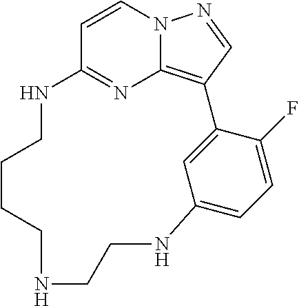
C1=CN2C3=C(C=N2)C2=CC(=CC=C2F)NCCNCCCCNC1=N3
